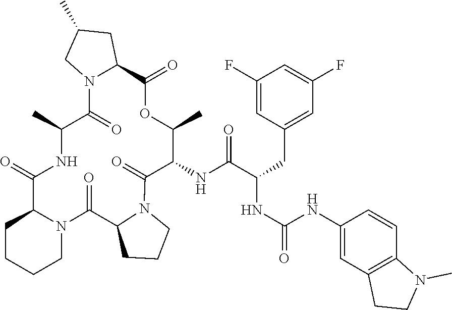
C1CCCN2C1C(=O)NC(C)C(=O)N1C(CC(C)C1)C(=O)OC(C)C(NC(C(NC(=O)NC1=CC3=C(C=C1)N(C)CC3)CC1=CC(F)=CC(F)=C1)=O)C(=O)N1CCCC1C2=O
